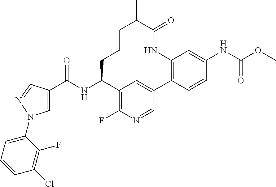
C1=C(C(NC2C3=C(F)N=CC(=C3)C3=C(NC(=O)C(C)CCC2)C=C(NC(OC)=O)C=C3)=O)C=NN1C1=CC=CC(Cl)=C1F
